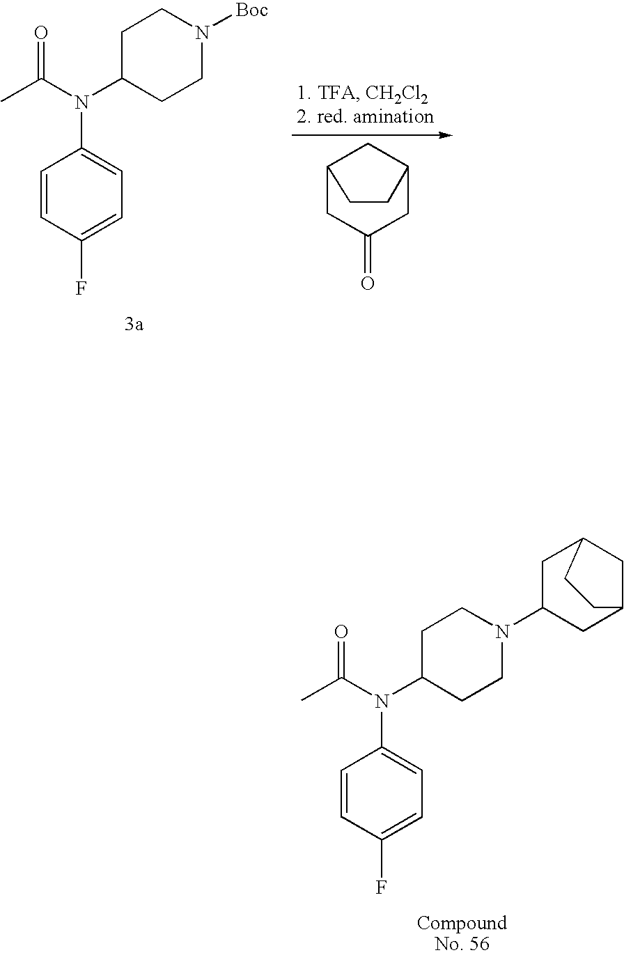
C1C(N(C(C)=O)C2=CC=C(F)C=C2)CCN(C2CC3CC(C2)CC3)C1.C1C(N(C(C)=O)C2=CC=C(F)C=C2)CCN([Boc])C1.C12CC(=O)CC(C1)CC2
